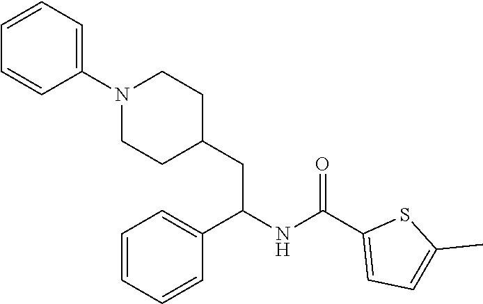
C1(C(NC(C2=CC=CC=C2)CC2CCN(C3=CC=CC=C3)CC2)=O)=CC=C(C)S1
